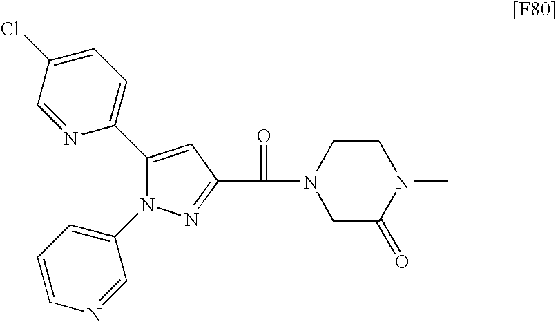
N1=C(C(=O)N2CC(=O)N(C)CC2)C=C(C2=CC=C(Cl)C=N2)N1C1=CC=CN=C1
